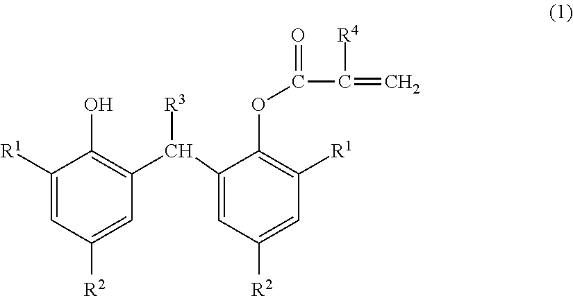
C1([R1])=CC([R2])=CC(C([R3])C2=CC([R2])=CC([R1])=C2OC(=O)C([R4])=C)=C1O
